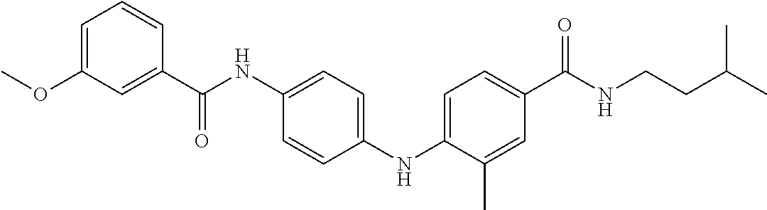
C1(NC2=CC=C(C(NCCC(C)C)=O)C=C2C)=CC=C(NC(C2=CC(OC)=CC=C2)=O)C=C1
